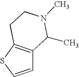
C12=C(SC=C1)CCN(C)C2C
